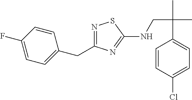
N1=C(CC2=CC=C(F)C=C2)N=C(NCC(C)(C)C2=CC=C(Cl)C=C2)S1
